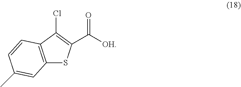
C12=C(C(Cl)=C(C(=O)[OH])S1)C=CC(C)=C2
